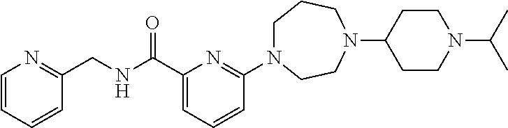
C1N(C2=NC(C(NCC3=NC=CC=C3)=O)=CC=C2)CCN(C2CCN(C(C)C)CC2)CC1
